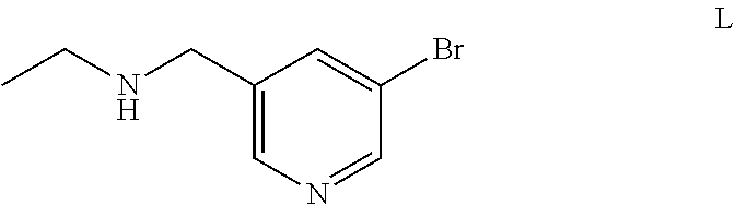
C1(CNCC)=CN=CC(Br)=C1
